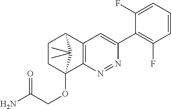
C1CC2(OCC(N)=O)C3=C(C1C2(C)C)C=C(C1=C(F)C=CC=C1F)N=N3
